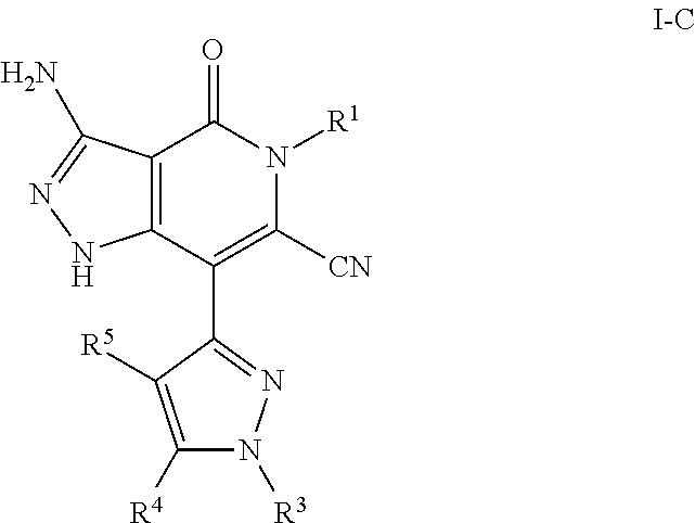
C12=C(C(C3=NN([R3])C([R4])=C3[R5])=C([CN])N([R1])C1=O)NN=C2N
